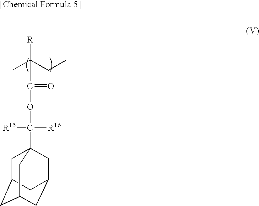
[R]C(CC)(C(OC([R16])([R15])C12CC3CC(CC(C1)C3)C2)=O)C
